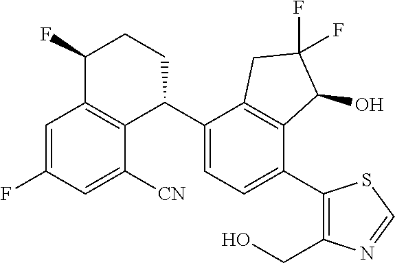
C1=C(F)C=C([CN])C2=C1C(F)CCC2C1=CC=C(C2=C(CO)N=CS2)C2=C1CC(F)(F)C2O
